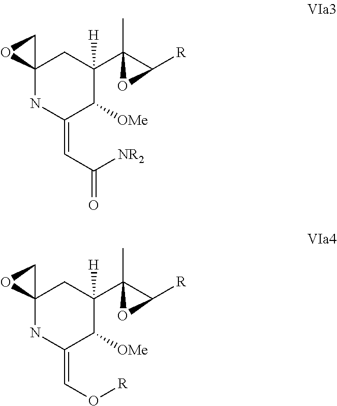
C12(NC(=CC(=O)[NR2])C([OMe])C(C3(C)C([R])O3)([H])C1)CO2.C12(NC(=CO[R])C([OMe])C(C3(C)C([R])O3)([H])C1)CO2
